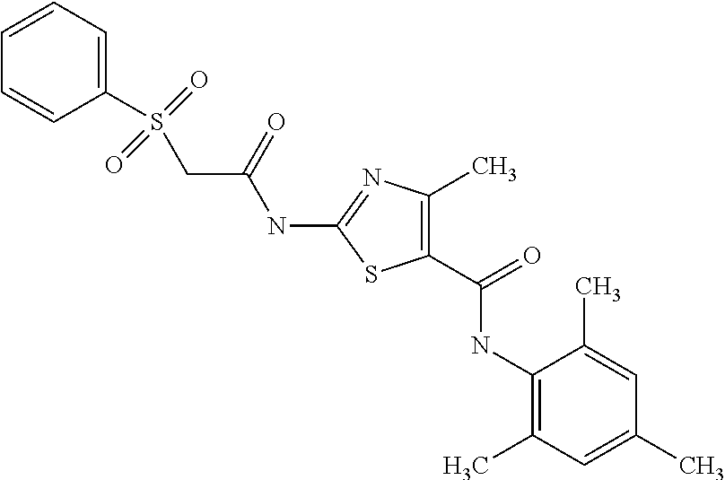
C1(NC(CS(C2=CC=CC=C2)(=O)=O)=O)=NC(C)=C(C(=O)NC2=C(C)C=C(C)C=C2C)S1
